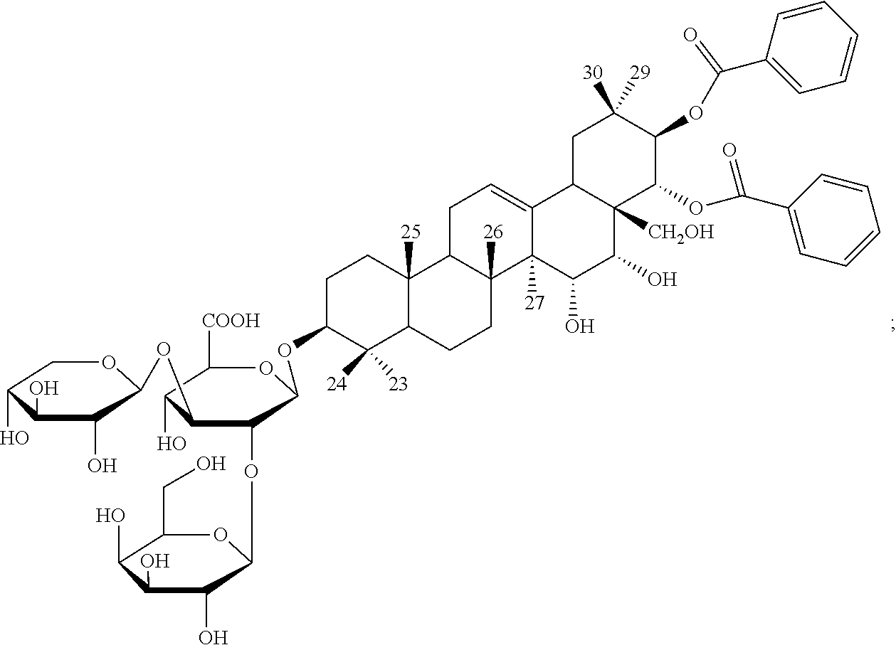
C1C(O)C(O)C(O)C(OC2C(O)C([COOH])OC(OC3CCC4([25])C(C3([24])[23])CCC3([26])C4CC=C4C3([27])C(O)C(O)C3([CH2OH])C4CC([30])([29])C(OC(C4=CC=CC=C4)=O)C3OC(C3=CC=CC=C3)=O)C2OC2C(O)C(O)C(O)C(CO)O2)O1
